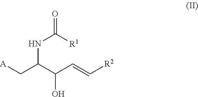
[A]CC(C(C=C[R2])O)NC([R1])=O
